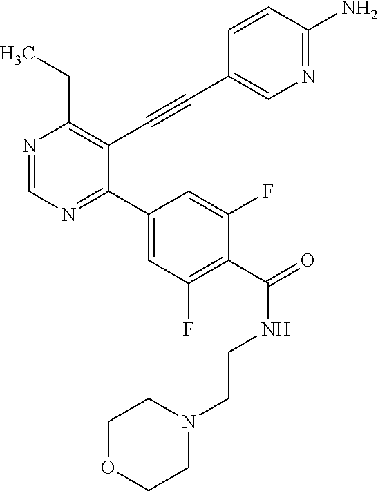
N1=CN=C(C2=CC(F)=C(C(=O)NCCN3CCOCC3)C(F)=C2)C(C#CC2=CN=C(N)C=C2)=C1CC
